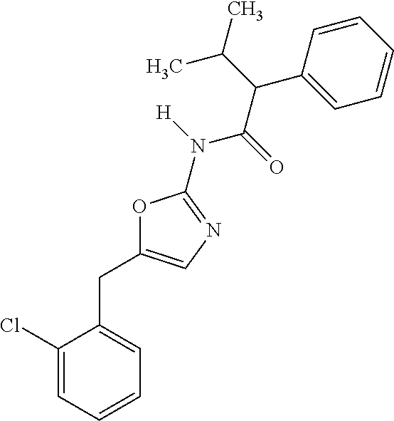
C1(Cl)=CC=CC=C1CC1=CN=C(N(C(C(C2=CC=CC=C2)C(C)C)=O)[H])O1
